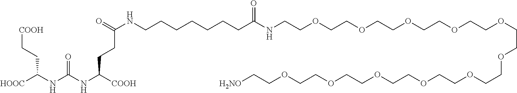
[COOH]CCC(NC(NC([COOH])CCC(NCCCCCCCC(NCCOCCOCCOCCOCCOCCOCCOCCOCCOCCOCCOCC[H2NO])=O)=O)=O)[HOOC]
